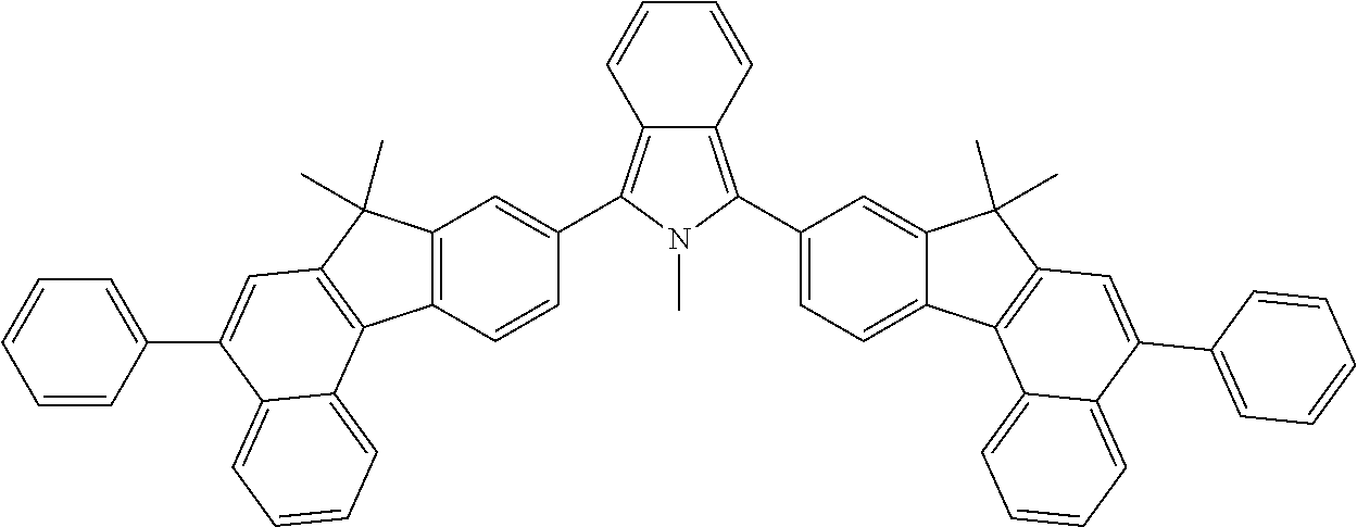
C12=C(C=CC(C3=C4C(=C(C5=CC=C6C(=C5)C(C)(C)C5=C6C6=CC=CC=C6C(C6=CC=CC=C6)=C5)N3C)C=CC=C4)=C1)C1=C(C2(C)C)C=C(C2=CC=CC=C2)C2=CC=CC=C12
